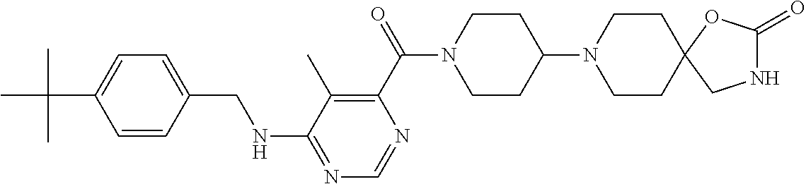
C1=CC(CNC2=NC=NC(C(=O)N3CCC(N4CCC5(CC4)CNC(=O)O5)CC3)=C2C)=CC=C1C(C)(C)C
